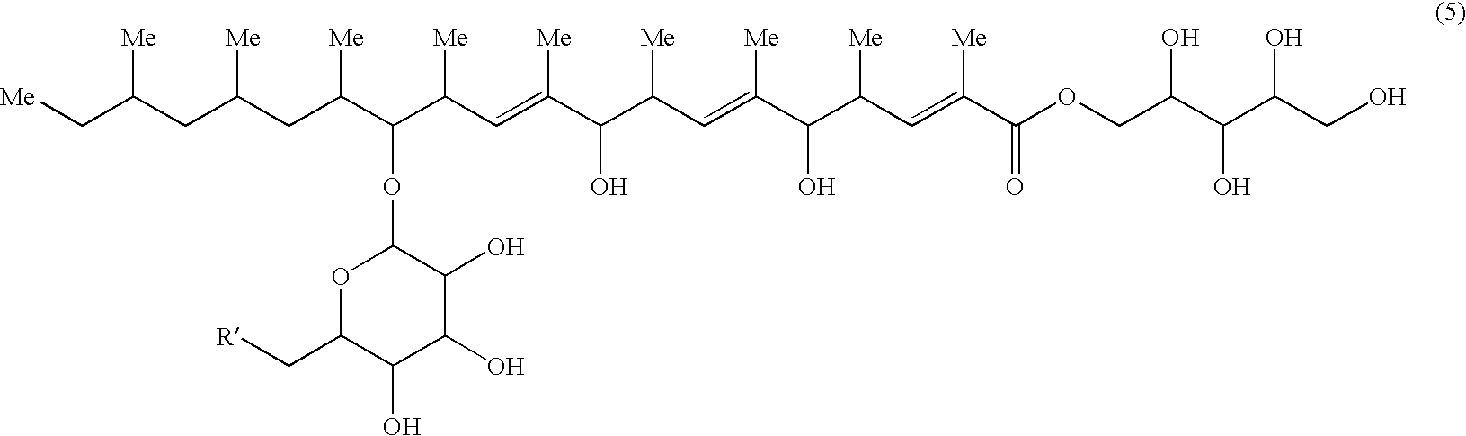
[Me]CC(CC(CC(C(C(C=C(C(C(C=C(C(C(C=C(C(OCC(C(C(CO)O)O)O)=O)[Me])[Me])O)[Me])[Me])O)[Me])[Me])OC1OC(C[R])C(O)C(O)C1O)[Me])[Me])[Me]
